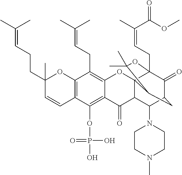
C12=C(OP(O)(=O)O)C3=C(C(CC=C(C)C)=C1OC14C(C2=O)C(N2CCN(C)CC2)C2C(=O)C1(CC=C(C)C(=O)OC)OC(C)(C)C4C2)OC(C)(CCC=C(C)C)C=C3
